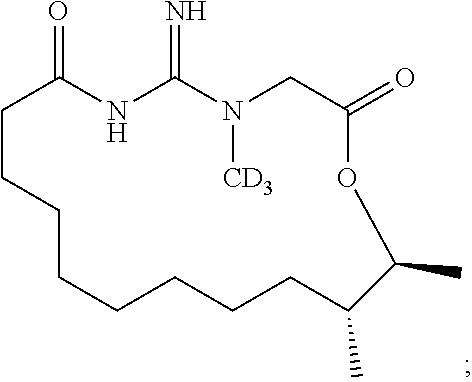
C1CCCCCCCC(C)C(C)OC(=O)CN([CD3])C(=N)NC1=O
